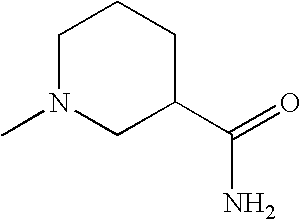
C1N(C)CC(C(=O)N)CC1
